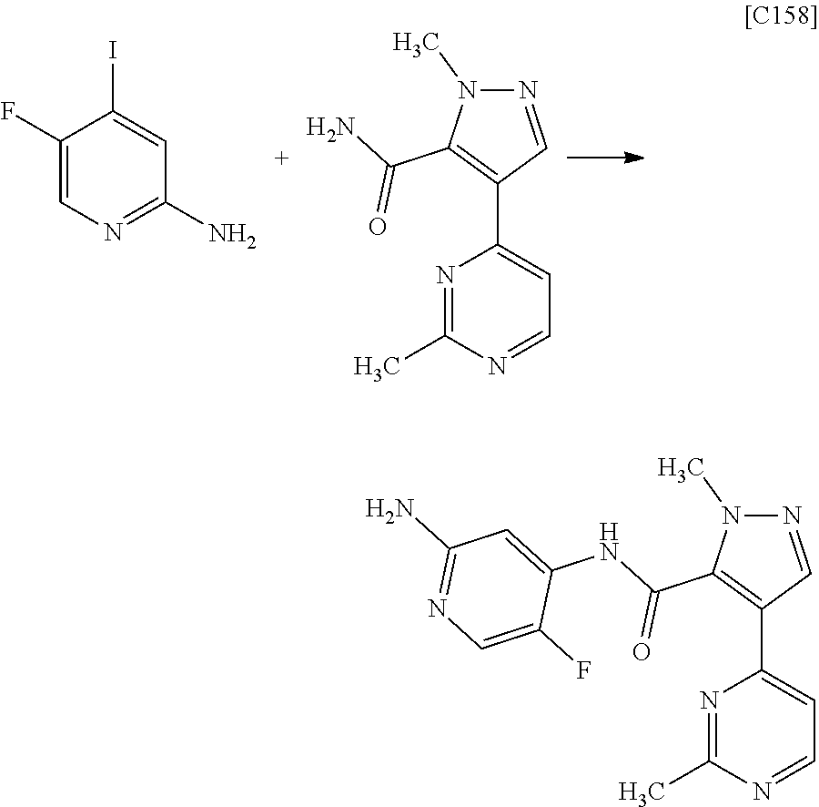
C1(F)=CN=C(N)C=C1I.N1=CC(C2=CC=NC(C)=N2)=C(C(N)=O)N1C.N1=CC(C2=CC=NC(C)=N2)=C(C(NC2=CC(N)=NC=C2F)=O)N1C
